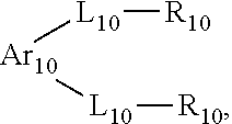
[Ar10]([L10][R10])[L10][R10]
